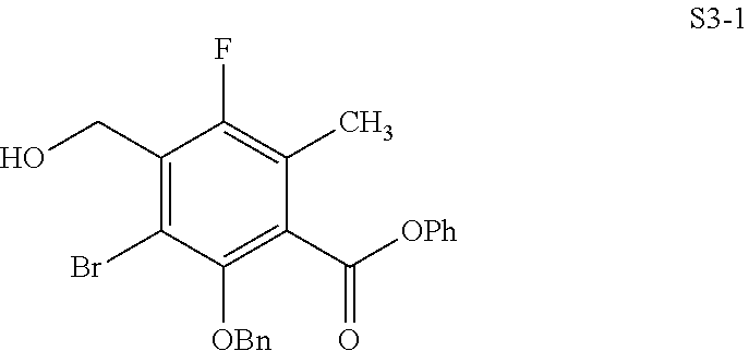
C1(CO)=C(Br)C([OBn])=C(C([OPh])=O)C(C)=C1F
